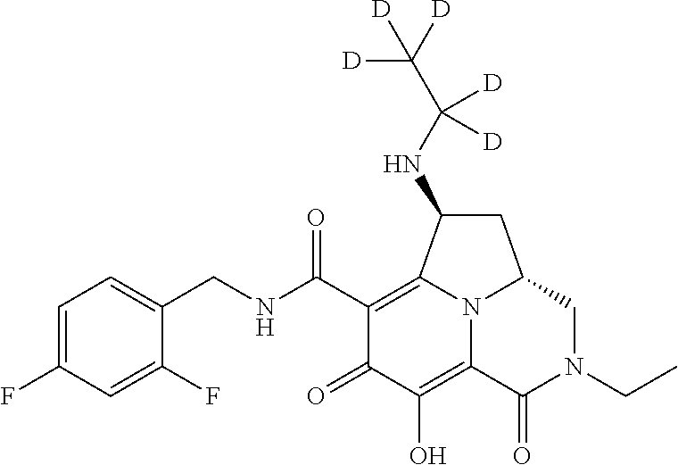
C1=C(F)C=C(F)C(CNC(C2=C3C(NC(C([D])([D])[D])([D])[D])CC4CN(CC)C(=O)C(=C(O)C2=O)N34)=O)=C1
